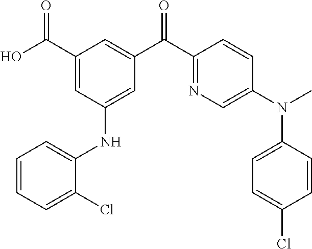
C1(C(O)=O)=CC(NC2=CC=CC=C2Cl)=CC(C(C2=NC=C(N(C)C3=CC=C(Cl)C=C3)C=C2)=O)=C1
